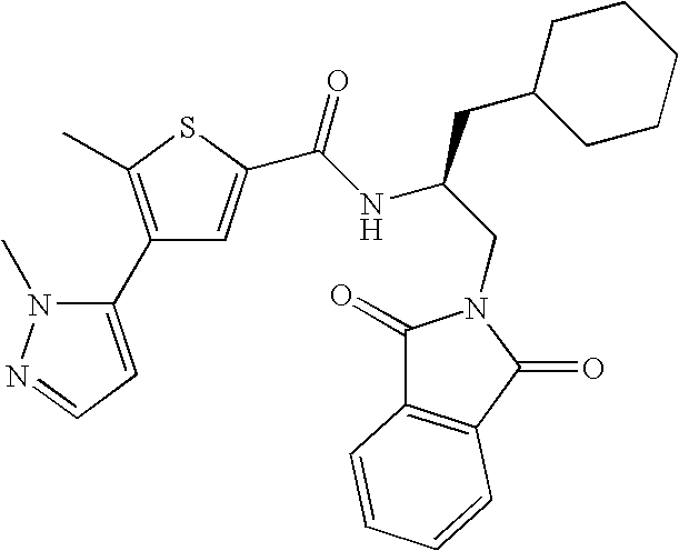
C1(C2=CC=NN2C)=C(C)SC(C(NC(CN2C(=O)C3=C(C2=O)C=CC=C3)CC2CCCCC2)=O)=C1
